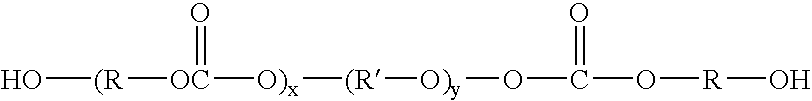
O[(R][OC]([O)x][(R][O)y]OC(O[R]O)=O)=O
